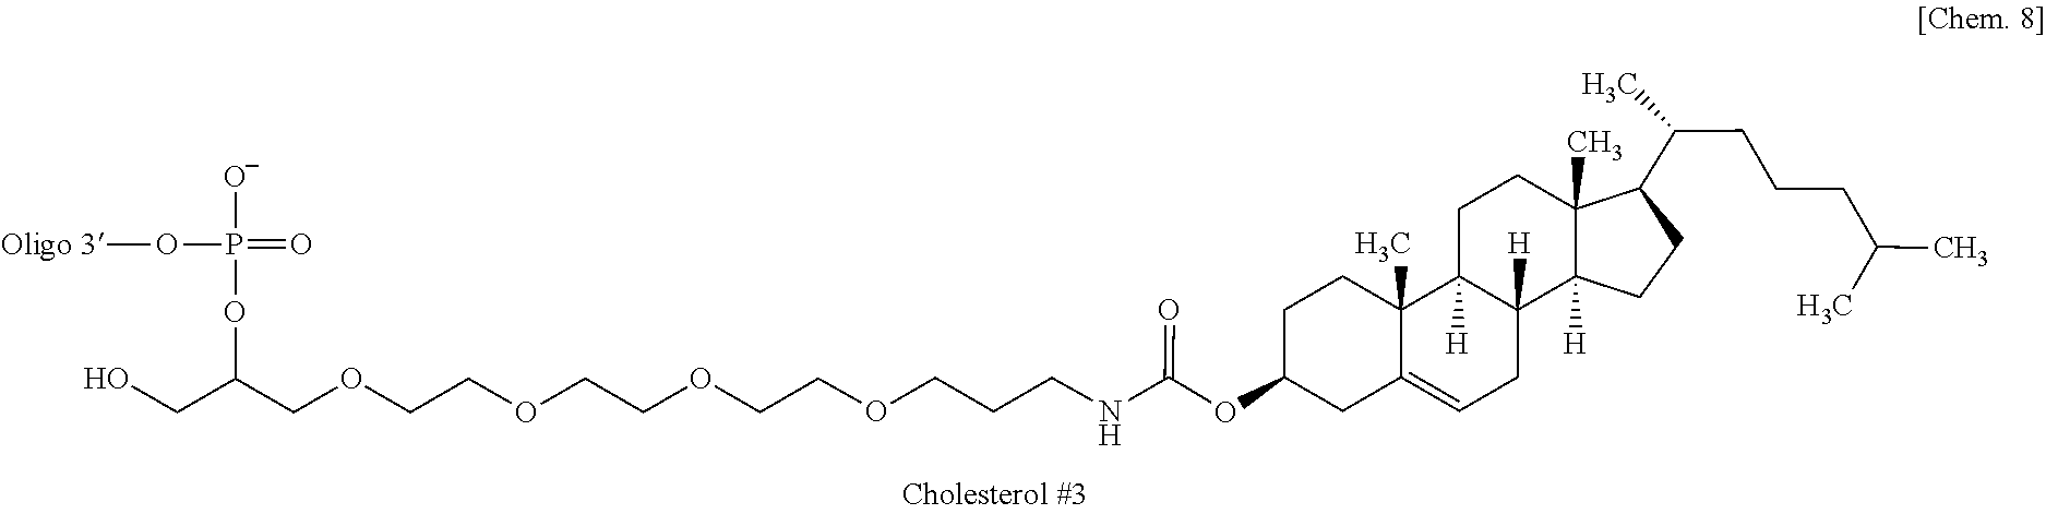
C(COCCOCCOCCOCC(CO)OP(O[Oligo 3])(=O)[O-])CNC(OC1CC2=CCC3([H])C([H])(C2(C)CC1)CCC1(C)C(C(CCCC(C)C)C)CCC31[H])=O
